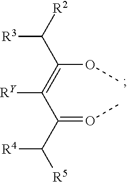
[RY]C(=C(C([R2])[R3])OC)C(C([R5])[R4])=OC
